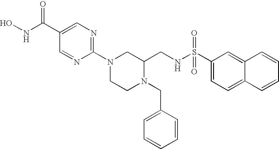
C1=NC(N2CCN(CC3=CC=CC=C3)C(CNS(C3=CC=C4C(=C3)C=CC=C4)(=O)=O)C2)=NC=C1C(NO)=O
